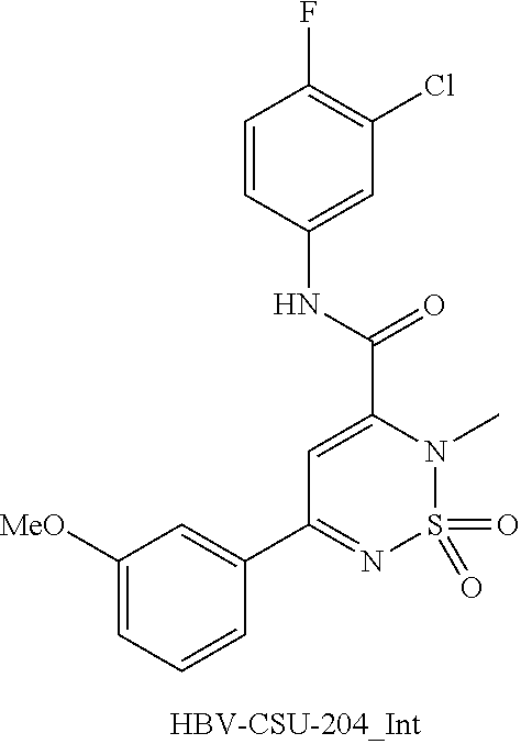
O=S1(=O)N(C)C(C(NC2=CC(Cl)=C(F)C=C2)=O)=CC(C2=CC([MeO])=CC=C2)=N1
